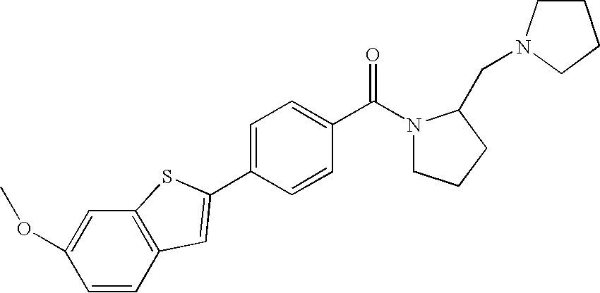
C1=C(C2=CC3=C(C=C(OC)C=C3)S2)C=CC(C(=O)N2CCCC2CN2CCCC2)=C1
